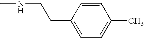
CNCCC1=CC=C(C)C=C1
